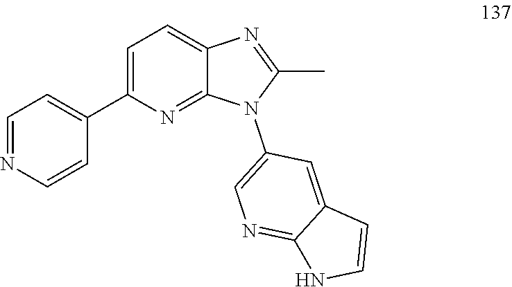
C1=NC=CC(C2=CC=C3C(=N2)N(C2=CN=C4C(=C2)C=CN4)C(C)=N3)=C1
